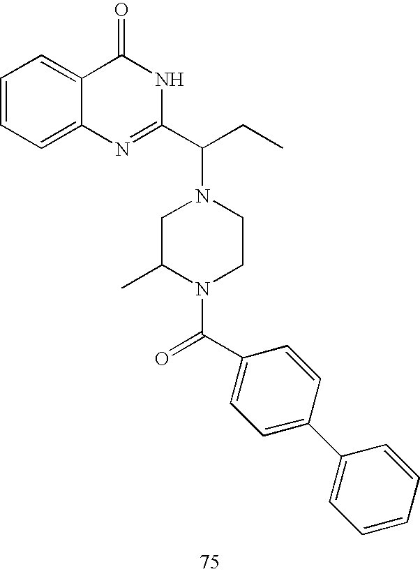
N1C(=O)C2=CC=CC=C2N=C1C(N1CC(C)N(C(C2=CC=C(C3=CC=CC=C3)C=C2)=O)CC1)CC
